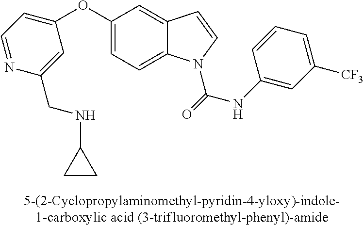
C1(OC2=CC=NC(CNC3CC3)=C2)=CC=C2C(=C1)C=CN2C(NC1=CC([CF3])=CC=C1)=O
